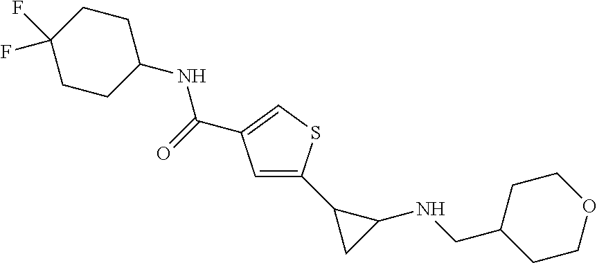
C1=C(C2CC2NCC2CCOCC2)SC=C1C(=O)NC1CCC(F)(F)CC1
